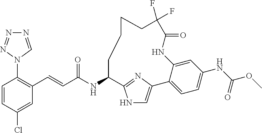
C1=CC(Cl)=CC(C=CC(NC2C3=NC(=CN3)C3=CC=C(NC(OC)=O)C=C3NC(=O)C(F)(F)CCCC2)=O)=C1N1C=NN=N1
